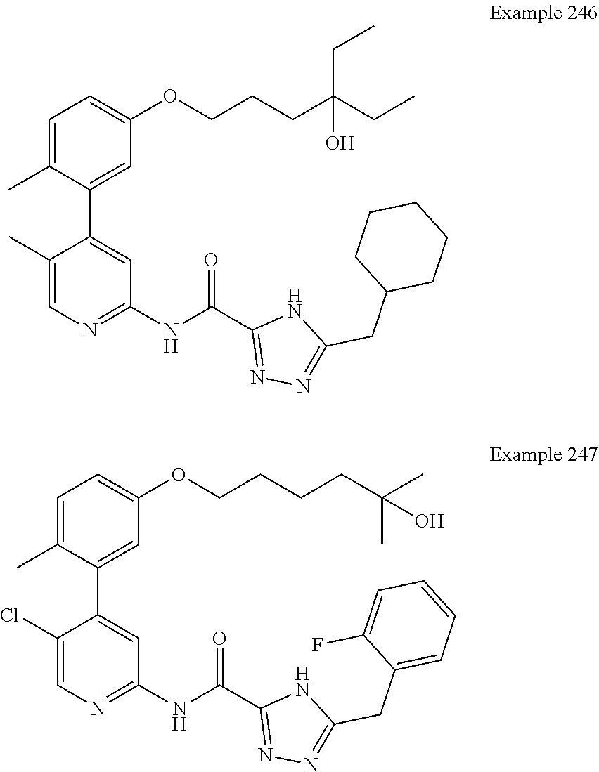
C1=C(C)C(C2=CC(NC(C3=NN=C(CC4CCCCC4)N3)=O)=NC=C2C)=CC(OCCCC(CC)(CC)O)=C1.C1=C(C)C(C2=CC(NC(C3=NN=C(CC4=CC=CC=C4F)N3)=O)=NC=C2Cl)=CC(OCCCCC(C)(C)O)=C1
